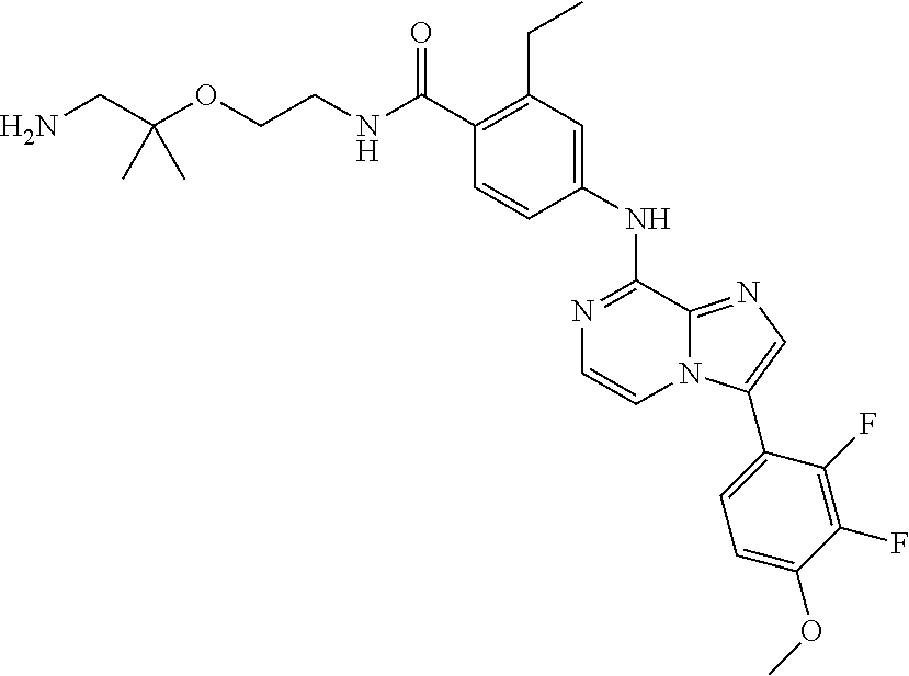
NCC(OCCNC(=O)C1=C(CC)C=C(NC2=NC=CN3C2=NC=C3C2=CC=C(OC)C(F)=C2F)C=C1)(C)C
